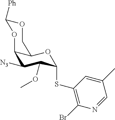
C12C([N3])C(OC)C(SC3=C(Br)N=CC(C)=C3)OC1COC([Ph])O2
